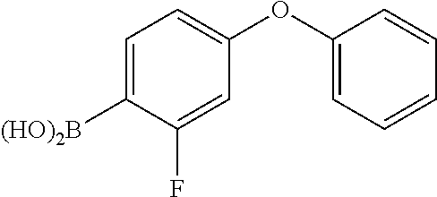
C1=C([(HO)2B])C(F)=CC(OC2=CC=CC=C2)=C1
